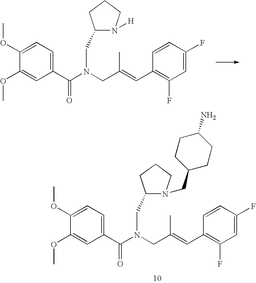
C(N(CC(=CC1=C(F)C=C(F)C=C1)C)C(C1=CC=C(OC)C(OC)=C1)=O)C1CCCN1CC1CCC(N)CC1.C(N(CC(=CC1=C(F)C=C(F)C=C1)C)C(C1=CC=C(OC)C(OC)=C1)=O)C1N([H])CCC1
